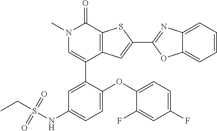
C1(C2=CC(NS(CC)(=O)=O)=CC=C2OC2=CC=C(F)C=C2F)=CN(C)C(=O)C2=C1C=C(C1=NC3=CC=CC=C3O1)S2
